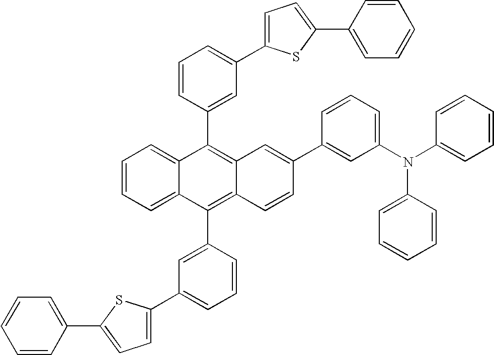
C1=CC=C(C2=CC=C(C3=CC=CC=C3)S2)C=C1C1=C2C(=C(C3=CC(C4=CC=C(C5=CC=CC=C5)S4)=CC=C3)C3=CC=CC=C13)C=CC(C1=CC(N(C3=CC=CC=C3)C3=CC=CC=C3)=CC=C1)=C2
